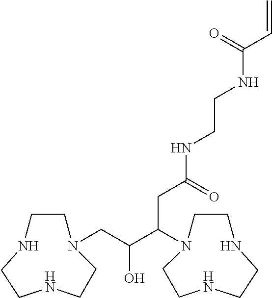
C(C(CN1CCNCCNCC1)O)(N1CCNCCNCC1)CC(NCCNC(=O)C=C)=O
